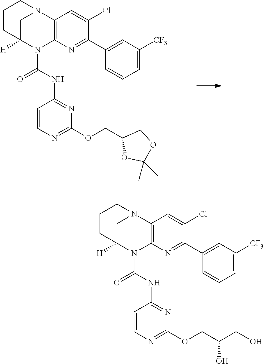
C1C2([H])N(C(NC3=NC(OCC4OC(C)(C)OC4)=NC=C3)=O)C3=C(N1CCC2)C=C(Cl)C(C1=CC([CF3])=CC=C1)=N3.C1C2([H])N(C(NC3=NC(OCC(CO)O)=NC=C3)=O)C3=C(N1CCC2)C=C(Cl)C(C1=CC([CF3])=CC=C1)=N3
